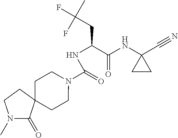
N(C(C(NC1(C#N)CC1)=O)CC(F)(C)F)C(N1CCC2(C(=O)N(C)CC2)CC1)=O
